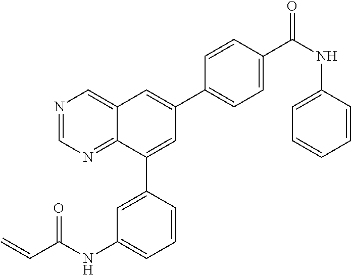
C1=CC(C(NC2=CC=CC=C2)=O)=CC=C1C1=CC2=CN=CN=C2C(C2=CC(NC(=O)C=C)=CC=C2)=C1
